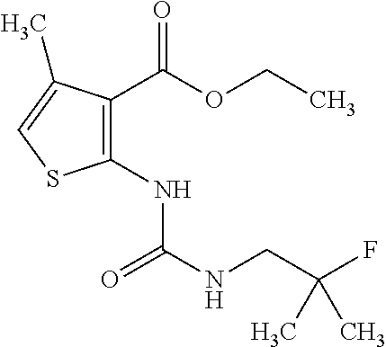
C1(C(=O)OCC)=C(NC(NCC(F)(C)C)=O)SC=C1C
